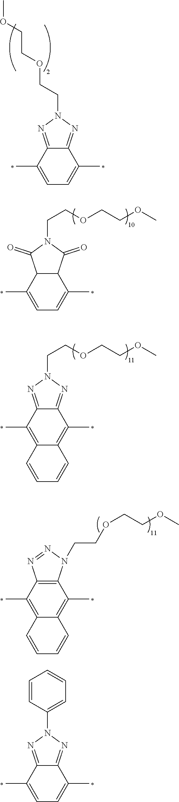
C1=C(C)C2=NN(CCOCCOC)N=C2C(C)=C1.C1=C(C)C2C(C(C)=C1)C(=O)N(CCOCCOC)C2=O.C12=C(C)C3=NN(CCOCCOC)N=C3C(C)=C1C=CC=C2.C12=C(C)C3=C(C(C)=C1C=CC=C2)N(CCOCCOC)N=N3.C1=C(C)C2=NN(C3=CC=CC=C3)N=C2C(C)=C1
